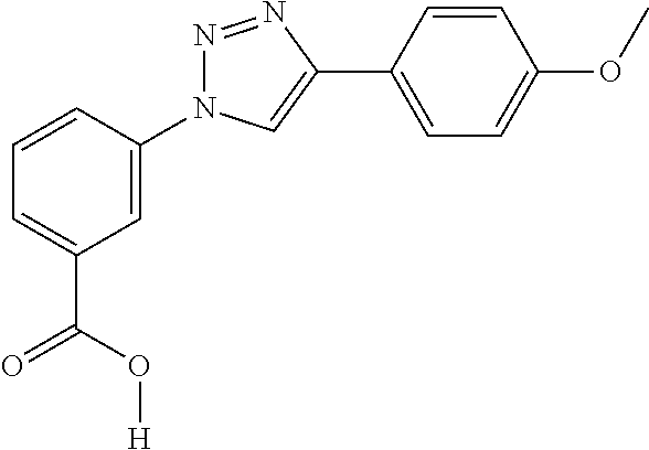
C1=CC(N2N=NC(C3=CC=C(OC)C=C3)=C2)=CC(C(O[H])=O)=C1
